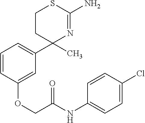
C1=C(OCC(NC2=CC=C(Cl)C=C2)=O)C=CC=C1C1(C)N=C(N)SCC1
